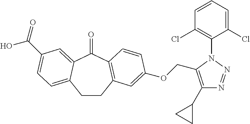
C1CC2=C(C(=O)C3=CC(C(O)=O)=CC=C13)C=CC(OCC1=C(C3CC3)N=NN1C1=C(Cl)C=CC=C1Cl)=C2
